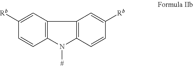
C12=C(N([#])C3=C1C=C([Rb])C=C3)C=CC([Rb])=C2
